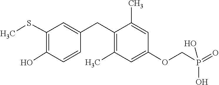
C1=C(CC2=C(C)C=C(OCP(=O)(O)O)C=C2C)C=CC(O)=C1SC
